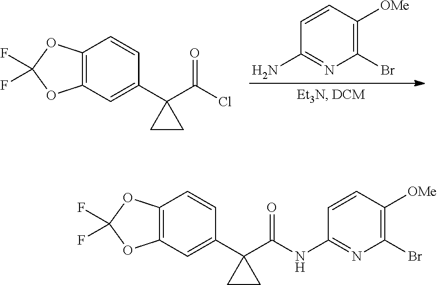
C1(Br)=C([OMe])C=CC(N)=N1.C12=C(C=C(C3(C(Cl)=O)CC3)C=C1)OC(F)(F)O2.C12=C(C=C(C3(C(NC4=NC(Br)=C([OMe])C=C4)=O)CC3)C=C1)OC(F)(F)O2
